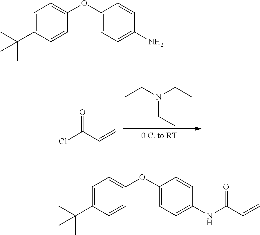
CCN(CC)CC.ClC(C=C)=O.C1=C(C(C)(C)C)C=CC(OC2=CC=C(N)C=C2)=C1.C1=C(C(C)(C)C)C=CC(OC2=CC=C(NC(C=C)=O)C=C2)=C1
